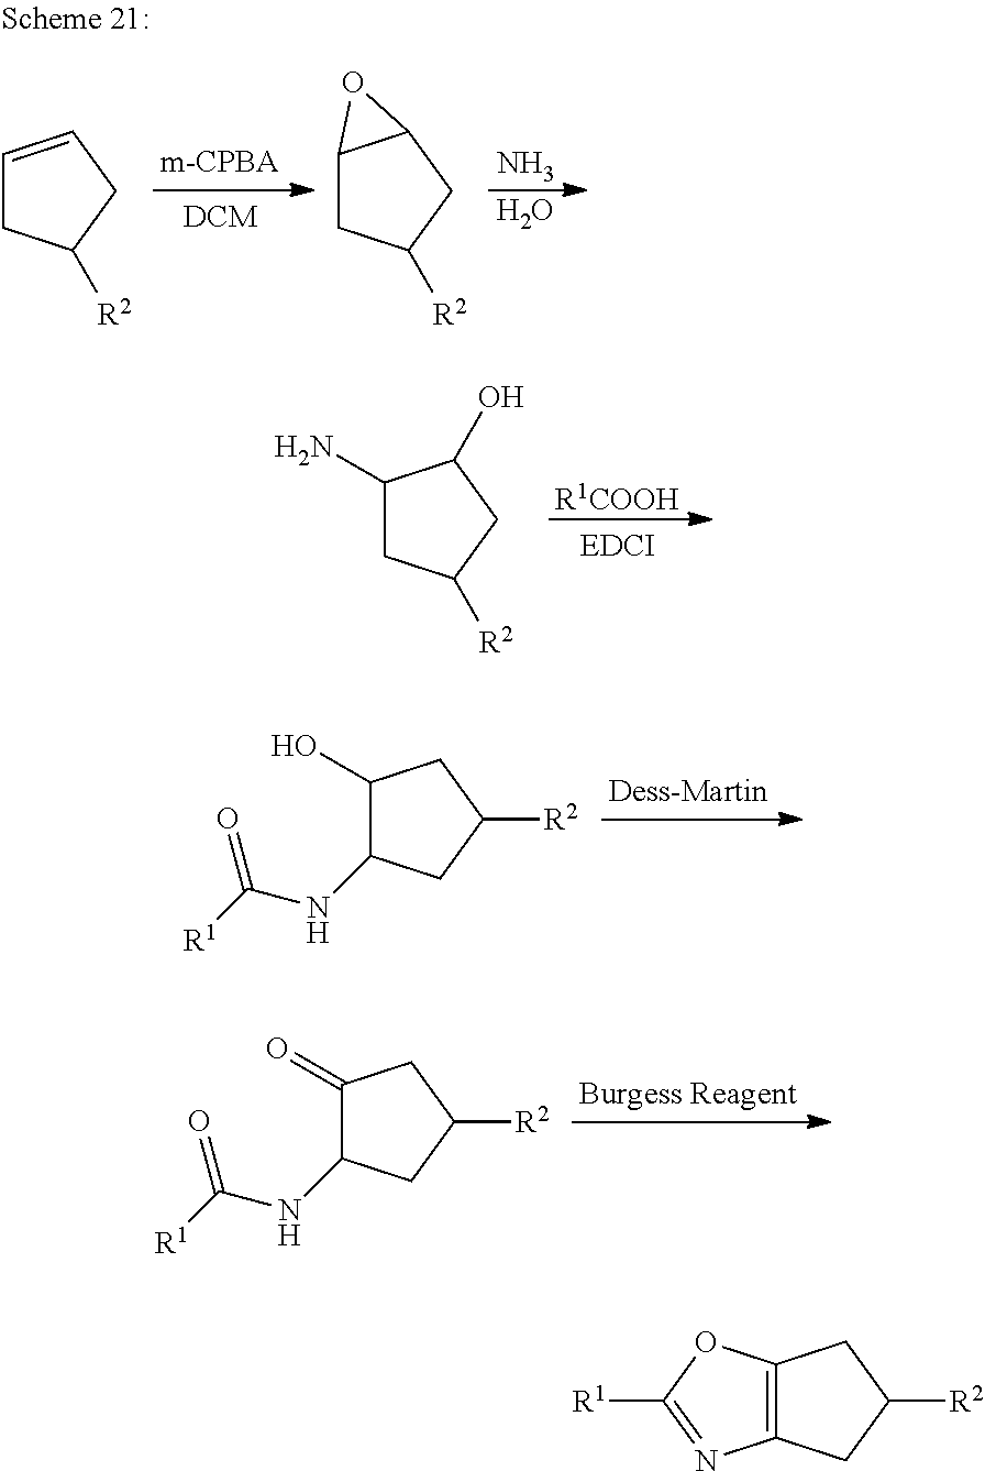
C1(N)CC([R2])CC1O.[R1COOH].C1(O)C(NC(=O)[R1])CC([R2])C1.C1(=O)C(NC(=O)[R1])CC([R2])C1.C1=CCC([R2])C1.C12CC([R2])CC1O2.N.O.C12=C(CC([R2])C1)N=C([R1])O2
